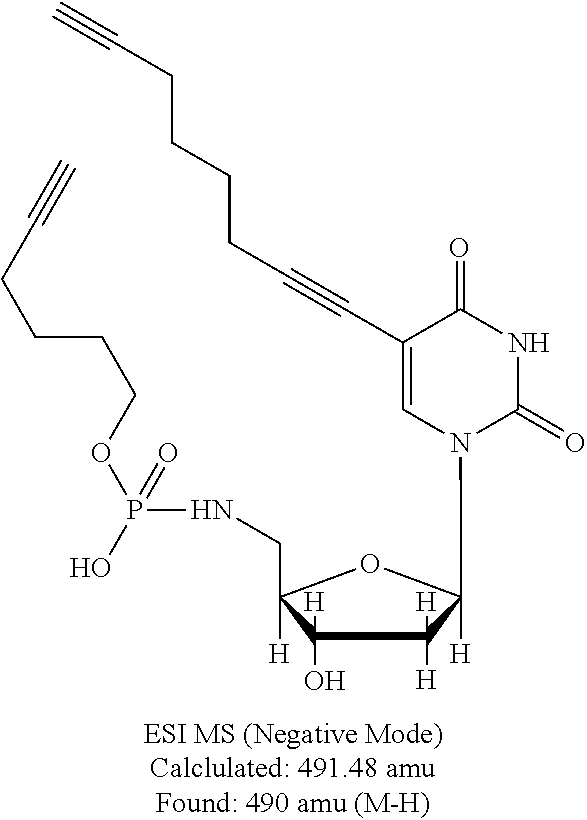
C1(O)([H])C([H])([H])C([H])(N2C=C(C#CCCCCC#C)C(=O)NC2=O)OC1(CNP(O)(OCCCCC#C)=O)[H]
